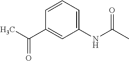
N(C(C)=O)C1=CC=CC(C(C)=O)=C1
